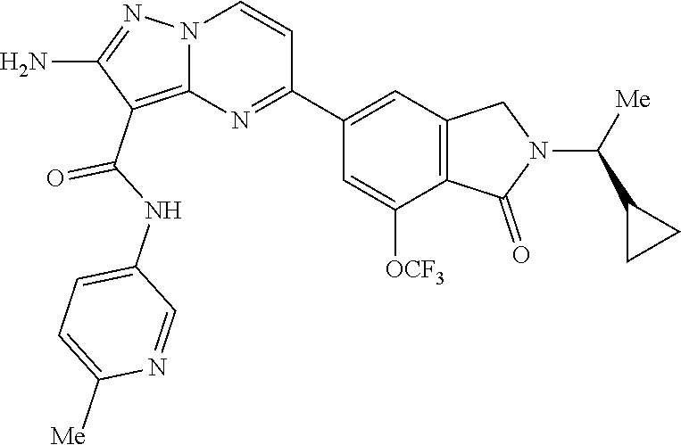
C1(N)=NN2C(=C1C(NC1=CC=C([Me])N=C1)=O)N=C(C1=CC3=C(C([OCF3])=C1)C(=O)N(C(C1CC1)[Me])C3)C=C2
